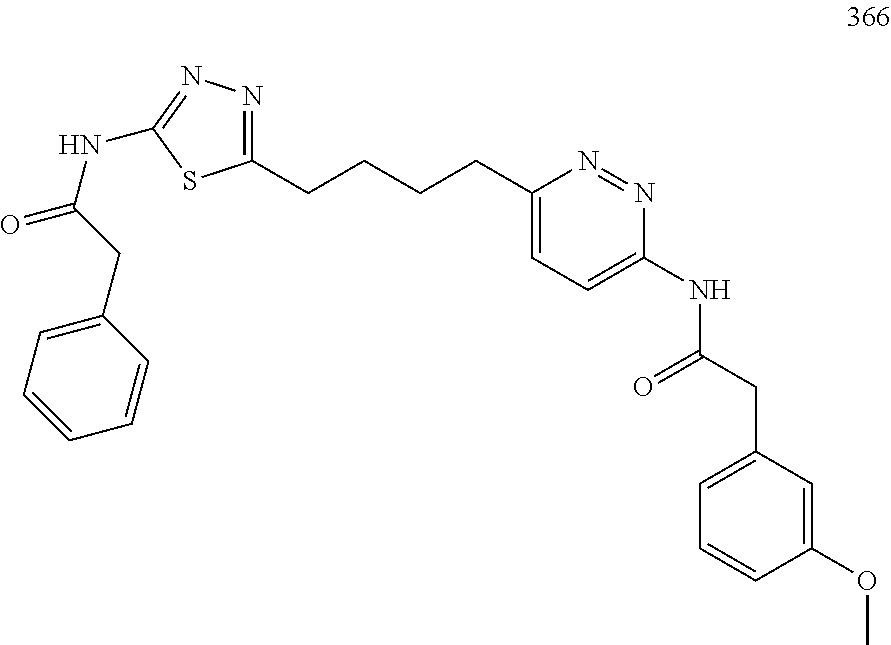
N1=C(CCCCC2=CC=C(NC(CC3=CC=CC(OC)=C3)=O)N=N2)SC(NC(CC2=CC=CC=C2)=O)=N1
